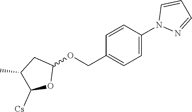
C1(C)C([Cs])OC(OCC2=CC=C(N3N=CC=C3)C=C2)C1
